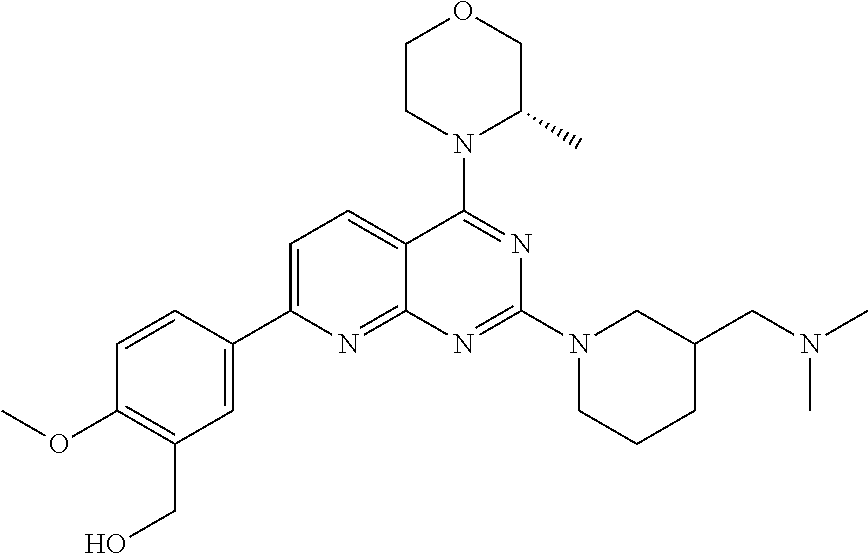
C1=C(C2=CC(CO)=C(OC)C=C2)N=C2C(=C1)C(N1C(C)COCC1)=NC(N1CCCC(CN(C)C)C1)=N2
